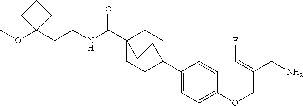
C1(C23CCC(C(NCCC4(OC)CCC4)=O)(CC2)CC3)=CC=C(OCC(CN)=CF)C=C1
